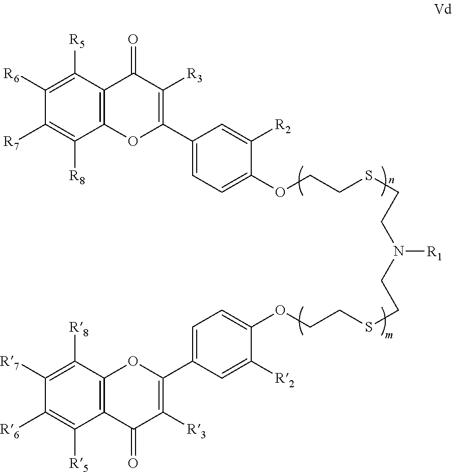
C1([R6])=C([R5])C2=C(C([R8])=C1[R7])OC(C1=CC=C(OCCSCCN(CCSCCOC3=CC=C(C4=C([R3])C(=O)C5=C(O4)C([R8])=C([R7])C([R6])=C5[R5])C=C3[R2])[R1])C([R2])=C1)=C([R3])C2=O
